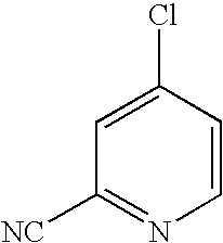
C1([NC])=NC=CC(Cl)=C1
